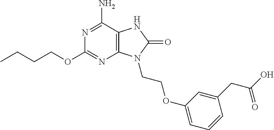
N1=C(N)C2=C(N=C1OCCCC)N(CCOC1=CC=CC(CC(O)=O)=C1)C(=O)N2
